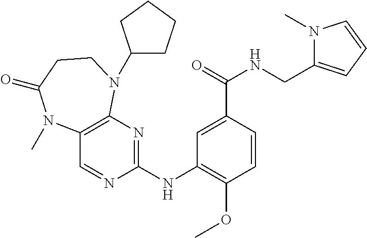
C1(NC2=NC3=C(C=N2)N(C)C(=O)CCN3C2CCCC2)=C(OC)C=CC(C(=O)NCC2=CC=CN2C)=C1
